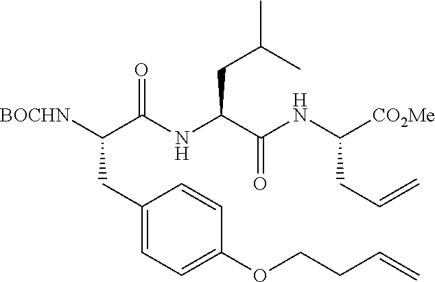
[BOCHN]C(C(NC(C(NC([CO2Me])CC=C)=O)CC(C)C)=O)CC1=CC=C(OCCC=C)C=C1
